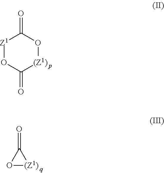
[Z1]1OC(=O)[(Z1)]OC1=O.O1[(Z1)]C1=O
